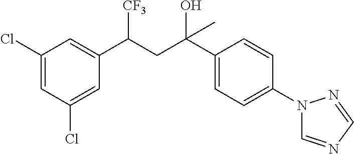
C1(Cl)=CC(Cl)=CC(C(CC(C2=CC=C(N3C=NC=N3)C=C2)(O)C)[CF3])=C1
